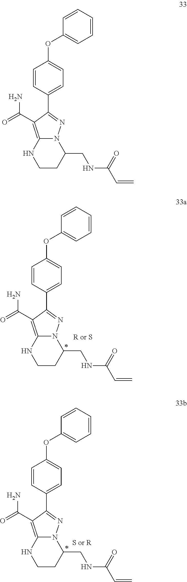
C12=C(C(N)=O)C(C3=CC=C(OC4=CC=CC=C4)C=C3)=NN1C(CNC(=O)C=C)CCN2.C12=C(C(N)=O)C(C3=CC=C(OC4=CC=CC=C4)C=C3)=NN1C(CNC(=O)C=C)CCN2.C12=C(C(N)=O)C(C3=CC=C(OC4=CC=CC=C4)C=C3)=NN1C(CNC(=O)C=C)CCN2
